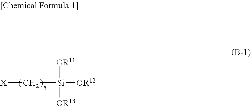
[X]C[Si]([OR12])([OR11])[OR13]
